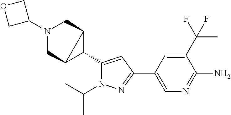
C1(C2C3CN(C4COC4)CC23)=CC(C2=CN=C(N)C(C(C)(F)F)=C2)=NN1C(C)C
